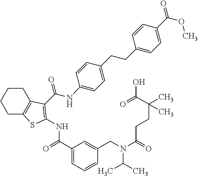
C1C2=C(CCC1)C(C(NC1=CC=C(CCC3=CC=C(C(OC)=O)C=C3)C=C1)=O)=C(NC(C1=CC=CC(CN(C(=O)CCC(C)(C)C(=O)O)C(C)C)=C1)=O)S2
